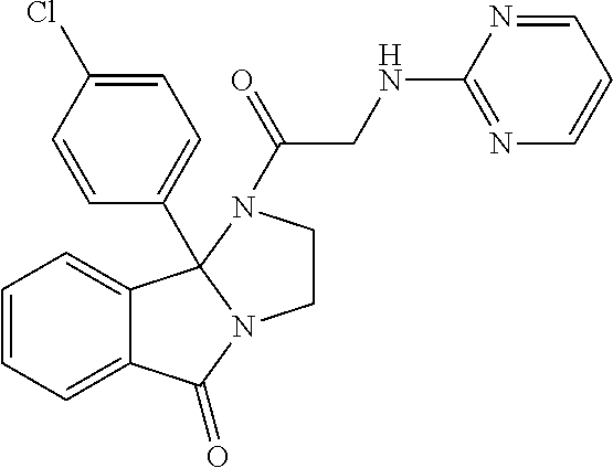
C1=CC=C2C(=C1)C(=O)N1CCN(C(=O)CNC3=NC=CC=N3)C21C1=CC=C(Cl)C=C1
